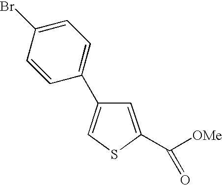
C1=C(C(=O)[OMe])SC=C1C1=CC=C(Br)C=C1
